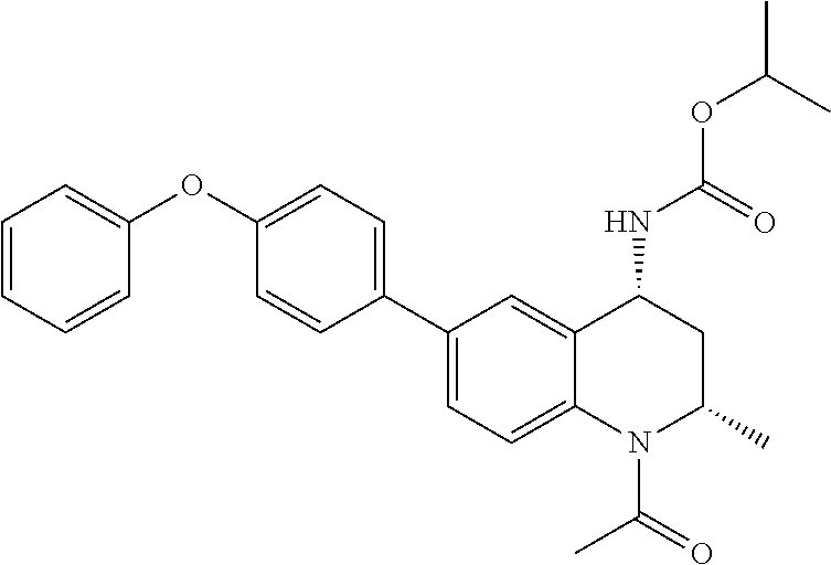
C(OC(C)C)(=O)NC1CC(C)N(C(C)=O)C2=CC=C(C3=CC=C(OC4=CC=CC=C4)C=C3)C=C12
